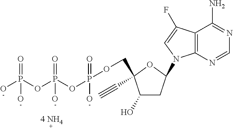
C12=C(N=CN=C1N)N(C1CC(O)C(COP(=O)(OP(=O)(OP(O)(=O)O)O)O)(C#C)O1)C=C2F
